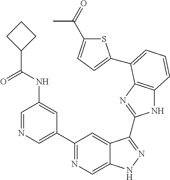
C1=NC=C(C2=NC=C3C(=C2)C(C2=NC4=C(N2)C=CC=C4C2=CC=C(C(=O)C)S2)=NN3)C=C1NC(C1CCC1)=O
